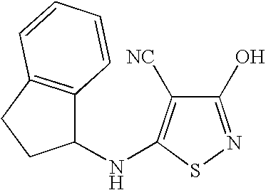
C1(O)=NSC(NC2C3=C(CC2)C=CC=C3)=C1[NC]
